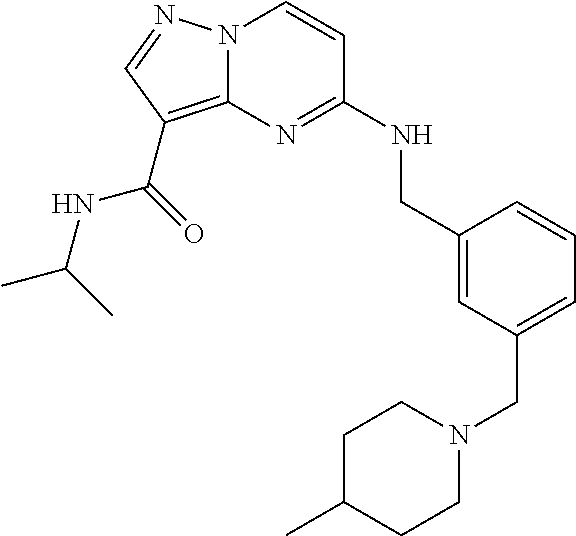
N12C(=C(C(=O)NC(C)C)C=N1)N=C(NCC1=CC(CN3CCC(C)CC3)=CC=C1)C=C2
